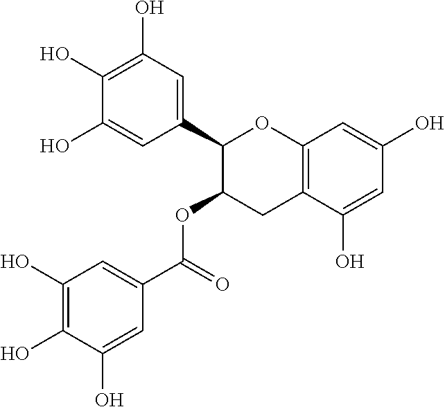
C1(C2C(OC(=O)C3=CC(O)=C(O)C(O)=C3)CC3=C(O2)C=C(O)C=C3O)=CC(O)=C(O)C(O)=C1
